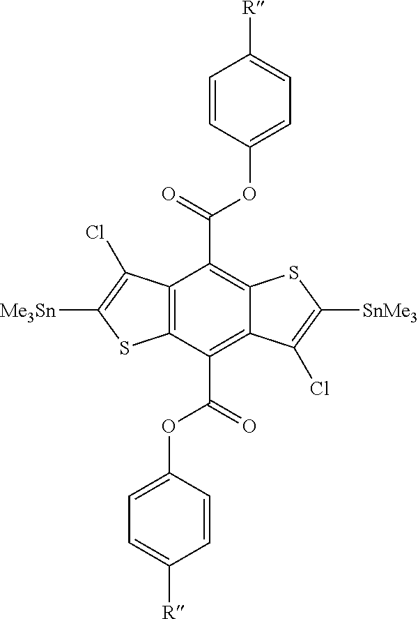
C12=C(C(C(=O)OC3=CC=C([R])C=C3)=C3C(=C1C(=O)OC1=CC=C([R])C=C1)SC([SnMe3])=C3Cl)SC([Me3Sn])=C2Cl
